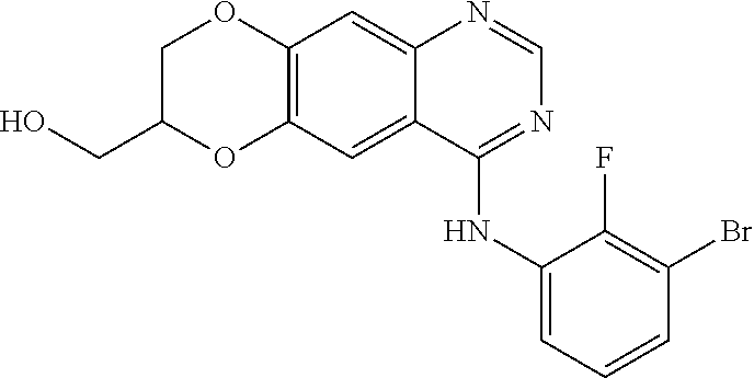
C12=C(OC(CO)CO1)C=C1C(=C2)N=CN=C1NC1=CC=CC(Br)=C1F
